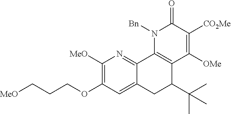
C1([MeO])=C(OCCC[MeO])C=C2C(=N1)C1=C(C(C(C)(C)C)C2)C([OMe])=C([CO2Me])C(=O)N1[Bn]
